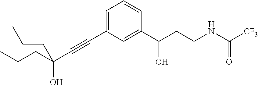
C(C#CC1=CC=CC(C(CCNC([CF3])=O)O)=C1)(CCC)(O)CCC
